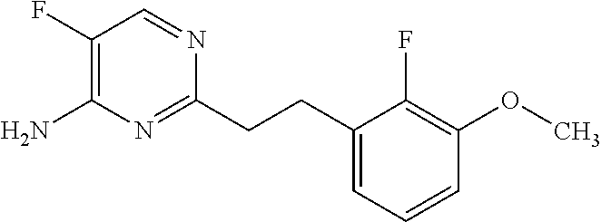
C1(F)=C(N)N=C(CCC2=CC=CC(OC)=C2F)N=C1
